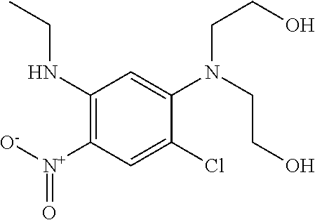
N(C1=C([N+]([O-])=O)C=C(Cl)C(N(CCO)CCO)=C1)CC
